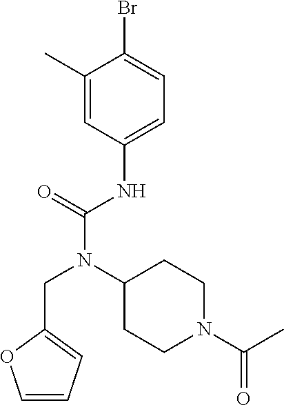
C1(C)=CC(NC(N(CC2=CC=CO2)C2CCN(C(=O)C)CC2)=O)=CC=C1Br
